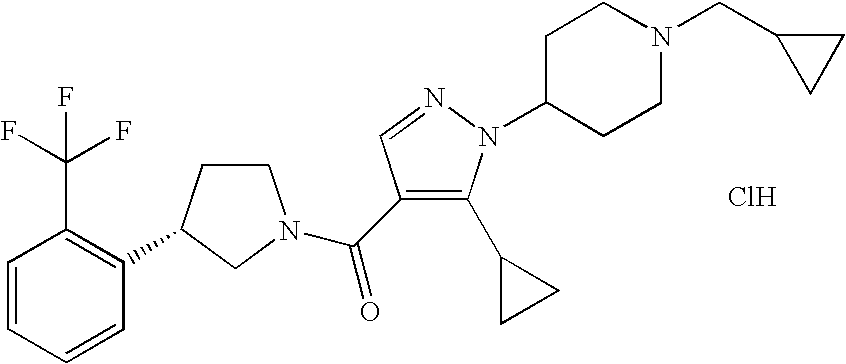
C1=CC=CC(C2CCN(C(=O)C3=C(C4CC4)N(C4CCN(CC5CC5)CC4)N=C3)C2)=C1C(F)(F)F.Cl
